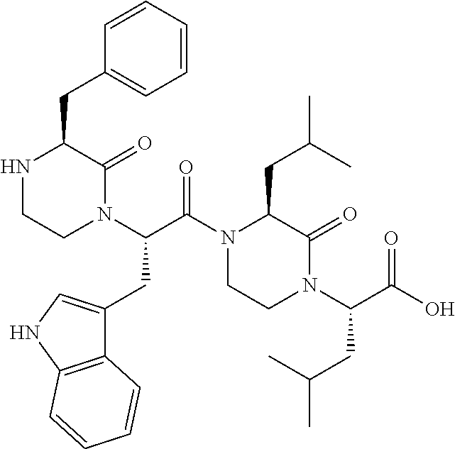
N1CCN(C(C(N2CCN(C(C(O)=O)CC(C)C)C(=O)C2CC(C)C)=O)CC2=CNC3=C2C=CC=C3)C(=O)C1CC1=CC=CC=C1
